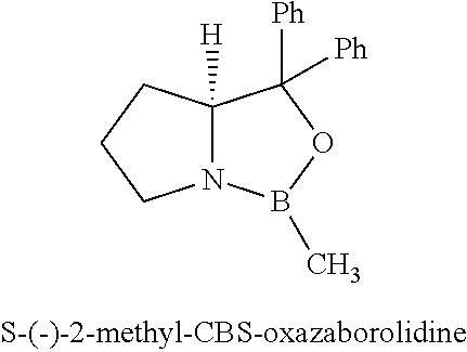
C12([H])N(B(C)OC1([Ph])[Ph])CCC2
